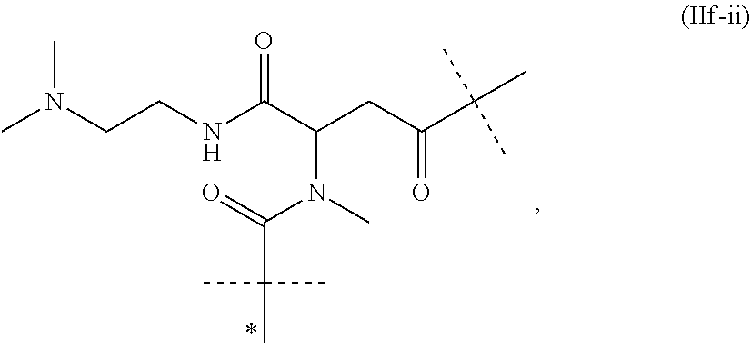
N(C)(C(=O)C(C)(C)C)C(C(NCCN(C)C)=O)CC(C(C)(C)C)=O
